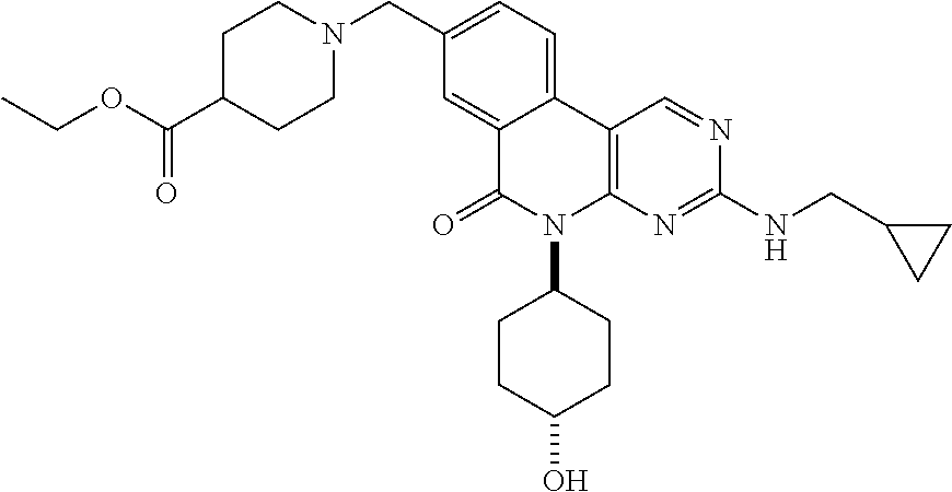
C12=CC=C(CN3CCC(C(OCC)=O)CC3)C=C1C(=O)N(C1CCC(O)CC1)C1=C2C=NC(NCC2CC2)=N1
